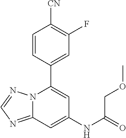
C12=NC=NN1C(C1=CC(F)=C([CN])C=C1)=CC(NC(=O)COC)=C2
